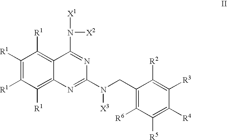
C1([R1])=C([R1])C([R1])=C2C(=C1[R1])C(N([X2])[X1])=NC(N(CC1=C([R6])C([R5])=C([R4])C([R3])=C1[R2])[X3])=N2
